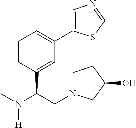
OC1CN(CC(C2=CC(C3=CN=CS3)=CC=C2)N(C)[H])CC1
